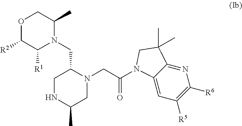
O1C([R2])C([R1])N(CC2CNC(C)CN2CC(=O)N2C3=CC([R5])=C([R6])N=C3C(C)(C)C2)C(C)C1
